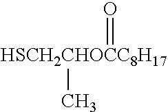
[HSCH2CHOCC8H17](=O)C
